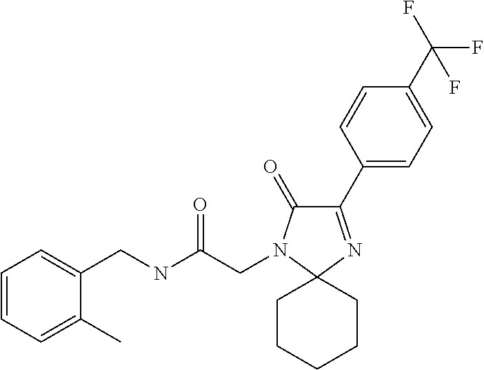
C1(C2=CC=C(C(F)(F)F)C=C2)=NC2(N(CC(NCC3=CC=CC=C3C)=O)C1=O)CCCCC2
